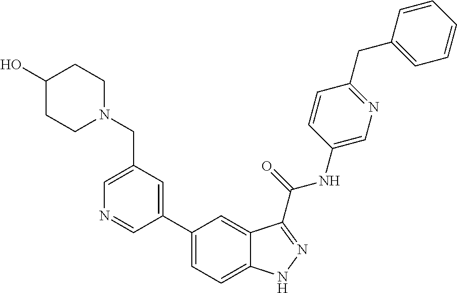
C1(CN2CCC(O)CC2)=CN=CC(C2=CC=C3C(=C2)C(C(NC2=CN=C(CC4=CC=CC=C4)C=C2)=O)=NN3)=C1
